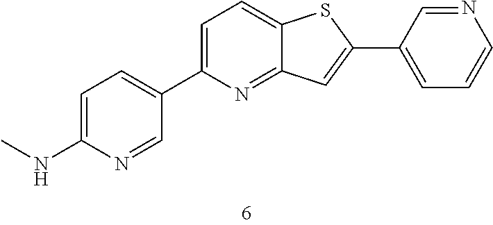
C1=C(NC)N=CC(C2=CC=C3C(=N2)C=C(C2=CC=CN=C2)S3)=C1
